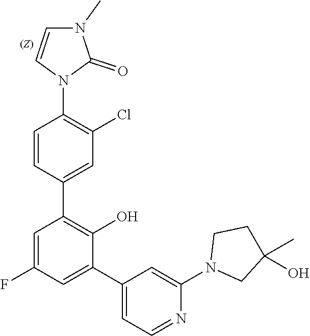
C1=CN(C2=C(Cl)C=C(C3=C(O)C(C4=CC=NC(N5CC(C)(O)CC5)=C4)=CC(F)=C3)C=C2)C(=O)N1C
